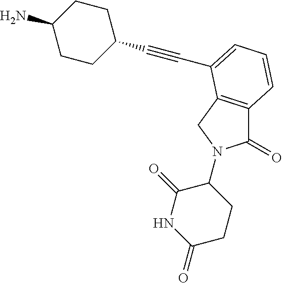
C1(=O)C2=C(CN1C1C(=O)NC(=O)CC1)C(C#CC1CCC(N)CC1)=CC=C2
